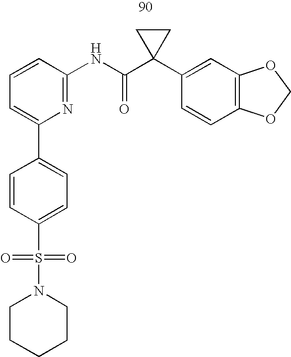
C1=CC(NC(C2(C3=CC4=C(C=C3)OCO4)CC2)=O)=NC(C2=CC=C(S(N3CCCCC3)(=O)=O)C=C2)=C1
